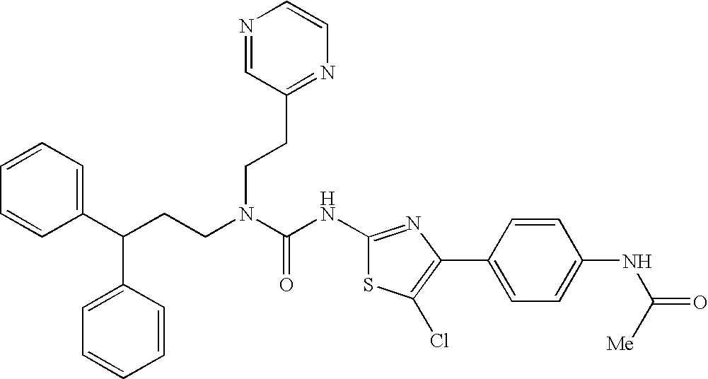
C1(C(CCN(C(NC2=NC(C3=CC=C(NC([Me])=O)C=C3)=C(Cl)S2)=O)CCC2=NC=CN=C2)C2=CC=CC=C2)=CC=CC=C1
